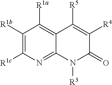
C1([R1b])=C([R1c])N=C2C(=C1[R1a])C([R5])=C([R4])C(=O)N2[R3]
